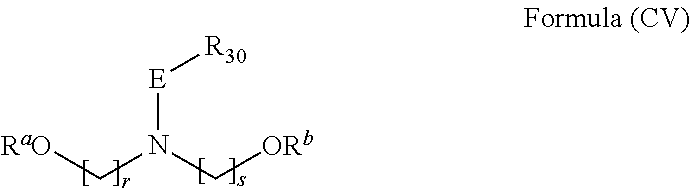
C(N(C[ORb])[E][R30])[RaO]
